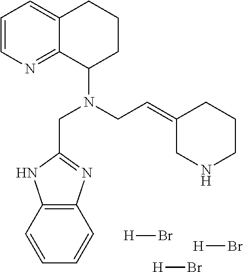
C1=CN=C2C(=C1)CCCC2N(CC1=NC2=C(N1)C=CC=C2)CC=C1CNCCC1.[H]Br.[H]Br.[H]Br
